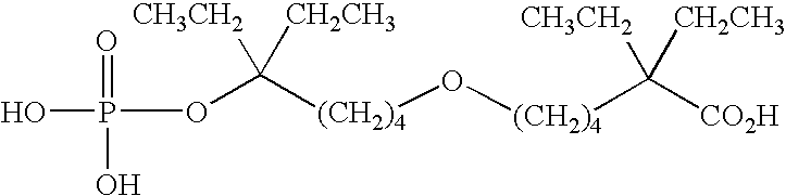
O(C([(CH2)4]O[(CH2)4]C([CO2H])([CH3CH2])[CH2CH3])([CH3CH2])[CH2CH3])P(O)(=O)O
